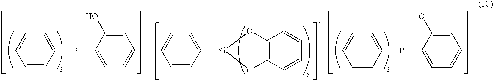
C1=CC=CC(PC2=CC=CC=C2O)=C1.C1=CC=CC(PC2=CC=CC=C2O)=C1.C12=C(C=CC=C1)O[Si](C1=CC=CC=C1)O2
